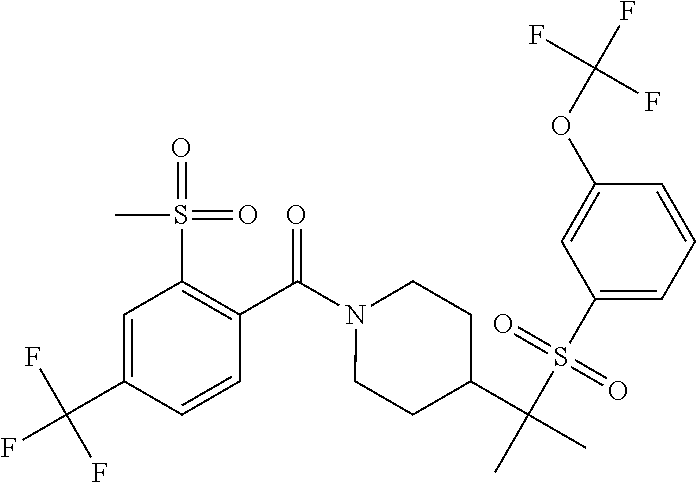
C1=C(C(F)(F)F)C=CC(C(N2CCC(C(C)(S(C3=CC=CC(OC(F)(F)F)=C3)(=O)=O)C)CC2)=O)=C1S(=O)(=O)C
